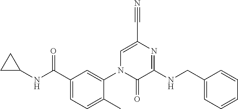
C1C(NC(C2=CC=C(C)C(N3C(=O)C(NCC4=CC=CC=C4)=NC(C#N)=C3)=C2)=O)C1
